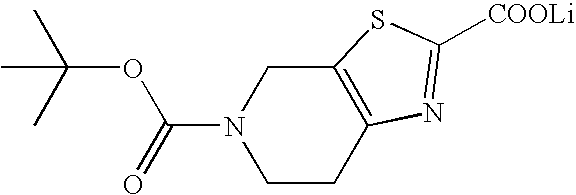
N1(C(OC(C)(C)C)=O)CCC2=C(C1)SC([COOLi])=N2
